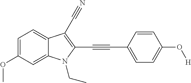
C1=C(OC)C=C2C(=C1)C(C#N)=C(C#CC1=CC=C(O[H])C=C1)N2CC
